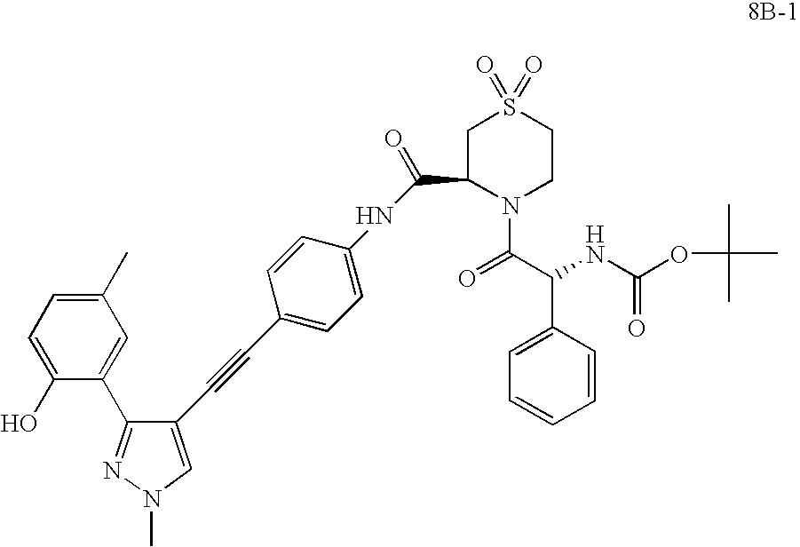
C1=C(O)C(C2=NN(C)C=C2C#CC2=CC=C(NC(C3CS(=O)(=O)CCN3C(=O)C(C3=CC=CC=C3)NC(OC(C)(C)C)=O)=O)C=C2)=CC(C)=C1
